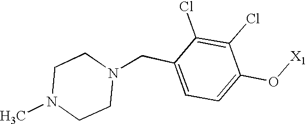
C(C1=CC=C(O[X1])C(Cl)=C1Cl)N1CCN(C)CC1
